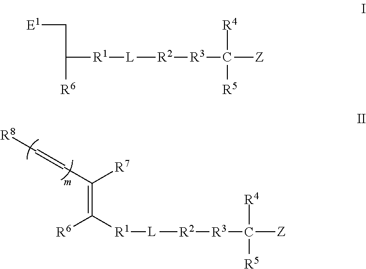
[R1]([L][R2][R3]C([R4])([R5])[Z])C([R6])=C(C=C[R8])[R7].C([R1][L][R2][R3]C([R4])([R5])[Z])(C[E1])[R6]
